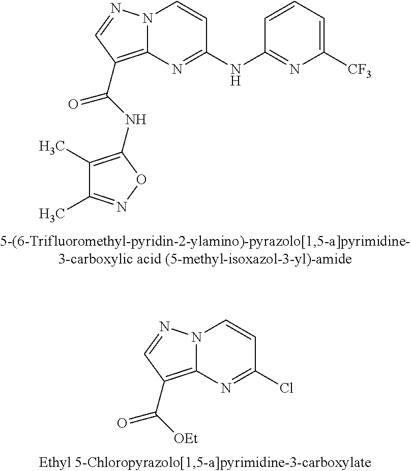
N12C(=C(C(=O)NC3=C(C)C(C)=NO3)C=N1)N=C(NC1=NC([CF3])=CC=C1)C=C2.N12C(=C(C(=O)[OEt])C=N1)N=C(Cl)C=C2
